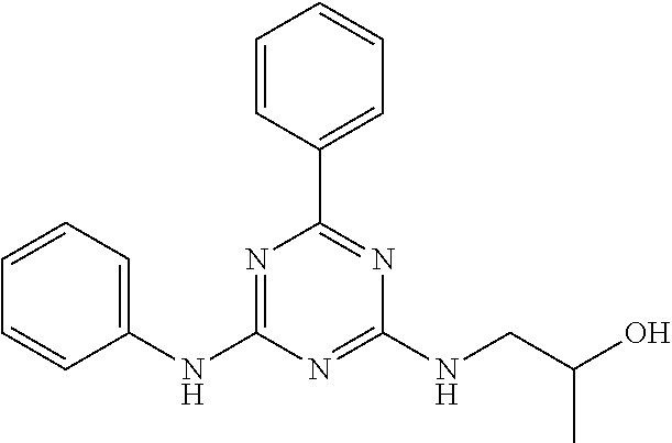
C1=CC(C2=NC(NCC(O)C)=NC(NC3=CC=CC=C3)=N2)=CC=C1
